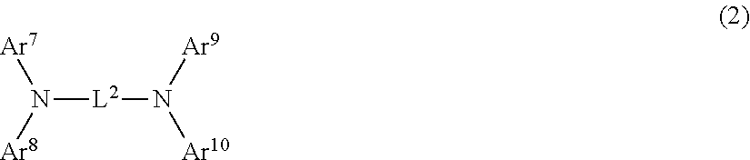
N([L2]N([Ar9])[Ar10])([Ar7])[Ar8]
